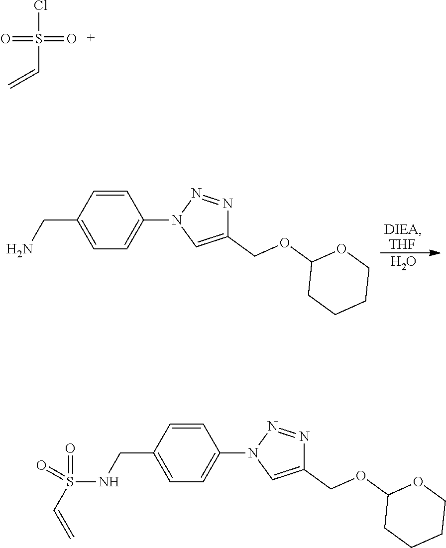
ClS(=O)(=O)C=C.C1=CC(CN)=CC=C1N1C=C(COC2CCCCO2)N=N1.[THF].O.C1=CC(CNS(=O)(=O)C=C)=CC=C1N1C=C(COC2CCCCO2)N=N1
